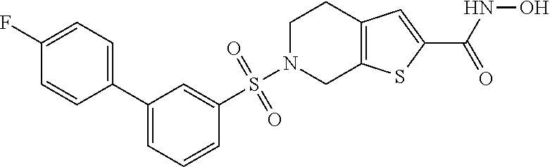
C1(C2=CC=CC(S(N3CC4=C(CC3)C=C(C(NO)=O)S4)(=O)=O)=C2)=CC=C(F)C=C1
